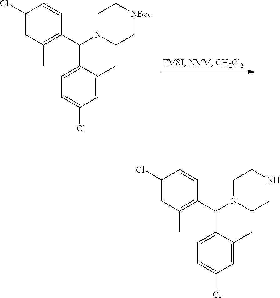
C1=C(C)C(C(C2=C(C)C=C(Cl)C=C2)N2CC[NBoc]CC2)=CC=C1Cl.C1=C(C)C(C(C2=C(C)C=C(Cl)C=C2)N2CCNCC2)=CC=C1Cl
